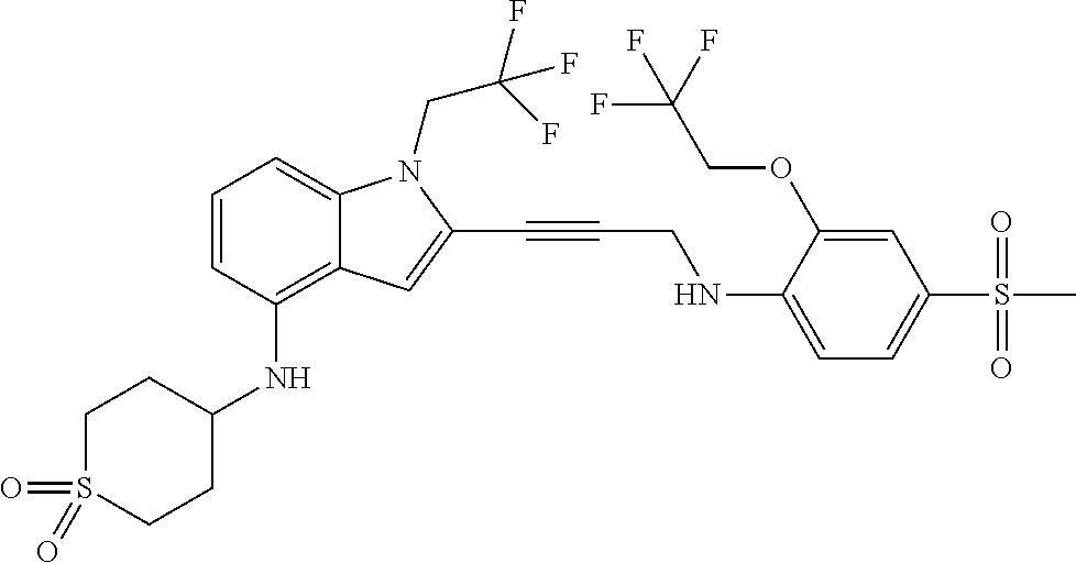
S1(=O)(=O)CCC(NC2=C3C(=CC=C2)N(CC(F)(F)F)C(C#CCNC2=CC=C(S(C)(=O)=O)C=C2OCC(F)(F)F)=C3)CC1
